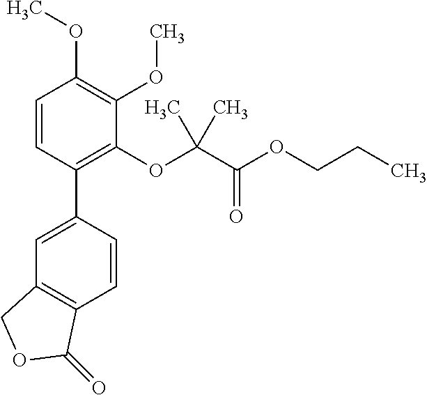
C1=C(C2=C(OC(C(OCCC)=O)(C)C)C(OC)=C(OC)C=C2)C=CC2=C1COC2=O
